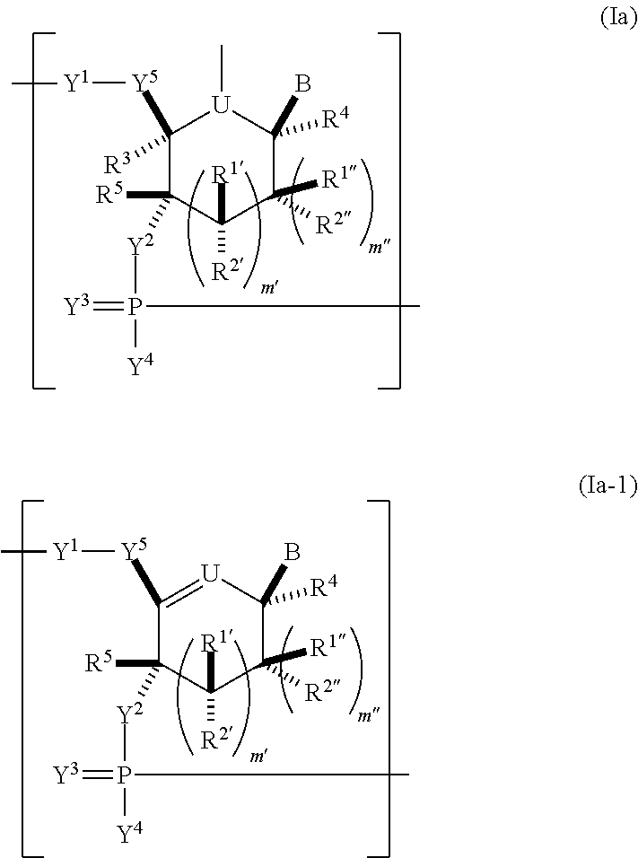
C1([Y5][Y1]C)([R3])[U](C)C(B)([R4])C([R2])([R1])C([R2])([R1])C1([Y2]P(=[Y3])(C)[Y4])[R5].C1([Y5][Y1]C)=[U]C(B)([R4])C([R2])([R1])C([R2])([R1])C1([Y2]P(=[Y3])(C)[Y4])[R5]
